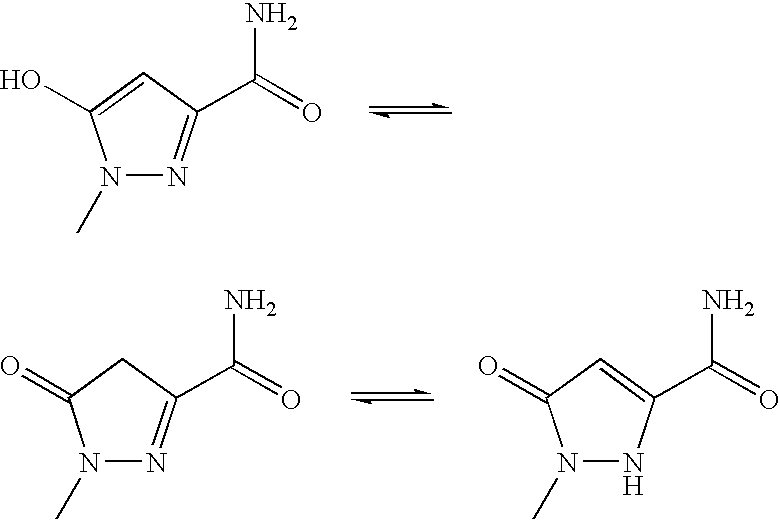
N1(C)N=C(C(=O)N)C=C1O.N1(C)N=C(C(=O)N)CC1=O.N1(C)NC(C(=O)N)=CC1=O
